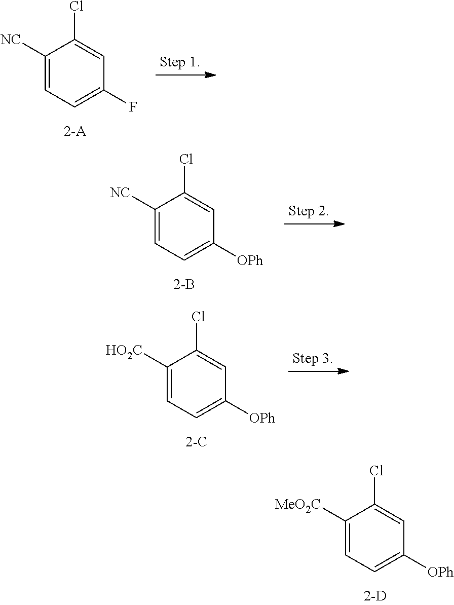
C1([MeO2C])=CC=C([OPh])C=C1Cl.C1([NC])=CC=C(F)C=C1Cl.C1([NC])=CC=C([OPh])C=C1Cl.C1([HO2C])=CC=C([OPh])C=C1Cl
